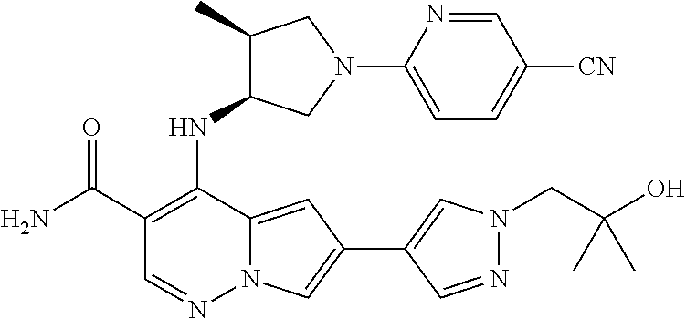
NC(C1=C(NC2C(C)CN(C3=CC=C([CN])C=N3)C2)C2=CC(C3=CN(CC(O)(C)C)N=C3)=CN2N=C1)=O
